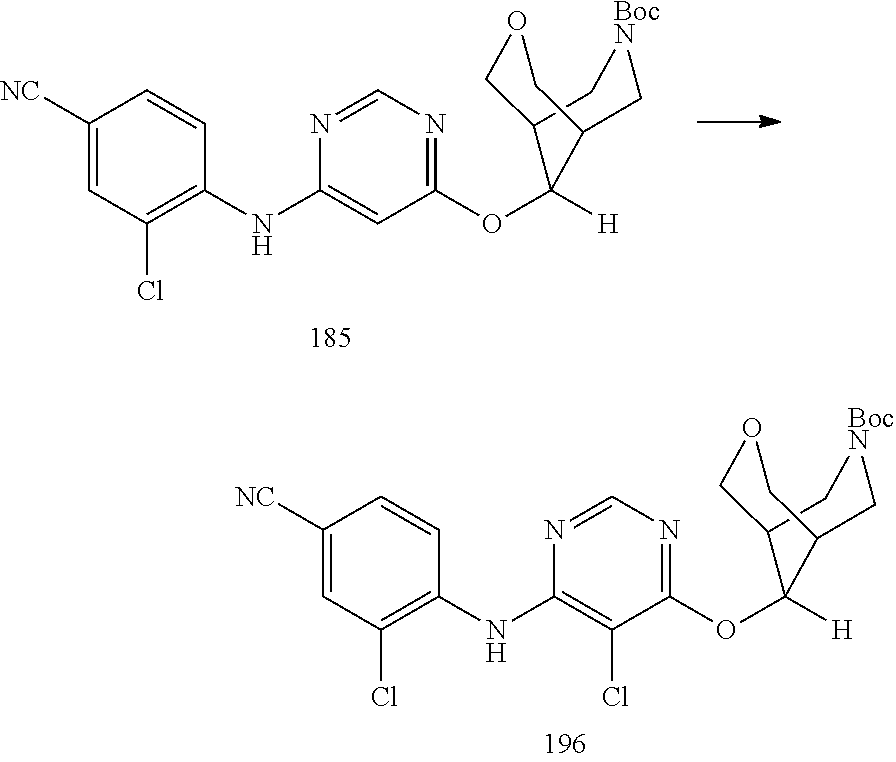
C1([NC])=CC(Cl)=C(NC2=CC(OC3([H])C4C[BocN]CC3COC4)=NC=N2)C=C1.C1([NC])=CC(Cl)=C(NC2=C(Cl)C(OC3([H])C4C[BocN]CC3COC4)=NC=N2)C=C1
